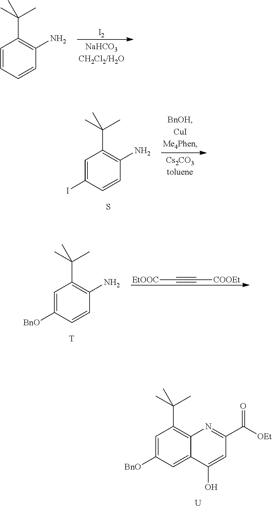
C1=CC=CC(N)=C1C(C)(C)C.[I2].C1=C(I)C=CC(N)=C1C(C)(C)C.S.C1=C([BnO])C=CC(N)=C1C(C)(C)C.[T].[EtOOC]C#C[COOEt].C1=C([BnO])C=C2C(=C1C(C)(C)C)N=C(C(=O)[OEt])C=C2O.[U]
